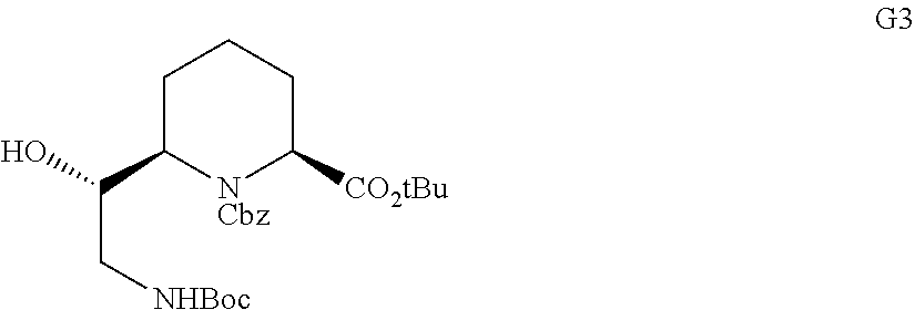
C1C(C(O)C[NHBoc])[NCbz]C([CO2tBu])CC1
